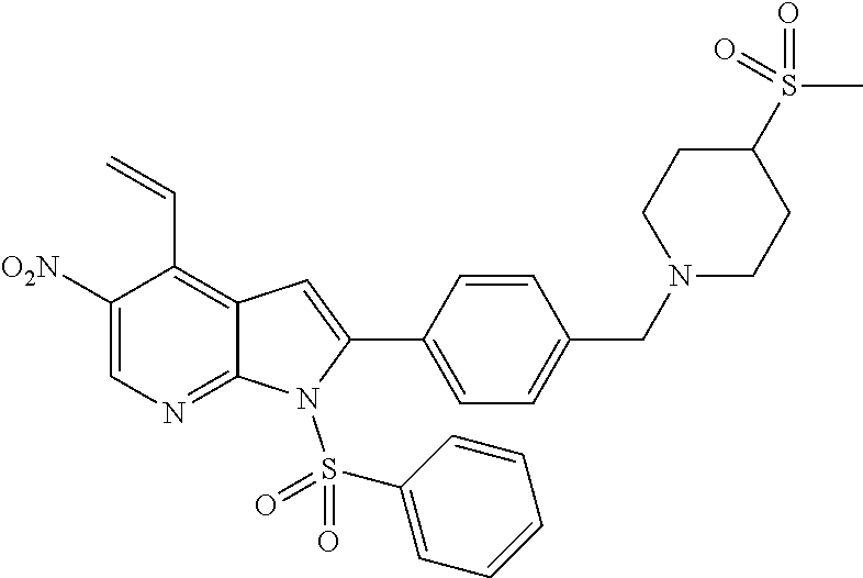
C1([O2N])=CN=C2C(=C1C=C)C=C(C1=CC=C(CN3CCC(S(=O)(C)=O)CC3)C=C1)N2S(=O)(=O)C1=CC=CC=C1
